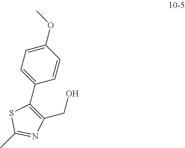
CC1=NC(CO)=C(C2=CC=C(OC)C=C2)S1
